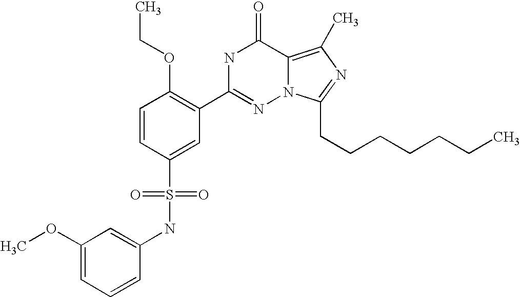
C1=CC(S(NC2=CC(OC)=CC=C2)(=O)=O)=CC(C2=NN3C(=C(C)N=C3CCCCCCC)C(=O)N2)=C1OCC
